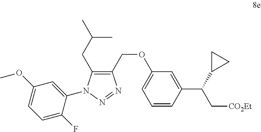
C1=CC(C(C2CC2)C[CO2Et])=CC(OCC2=C(CC(C)C)N(C3=CC(OC)=CC=C3F)N=N2)=C1
